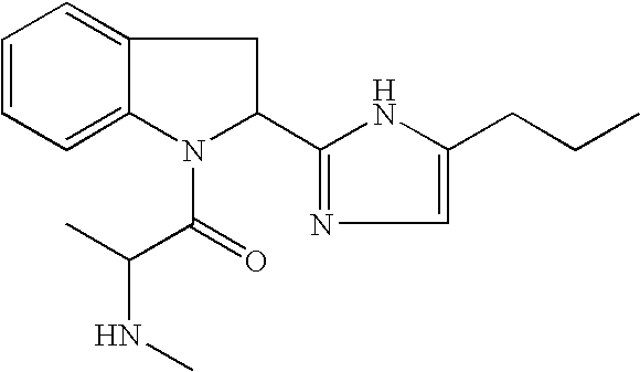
C1=CC=C2C(=C1)CC(C1=NC=C(CCC)N1)N2C(=O)C(C)NC
